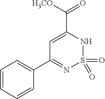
C1=C(C([H3CO])=O)NS(=O)(=O)N=C1C1=CC=CC=C1
